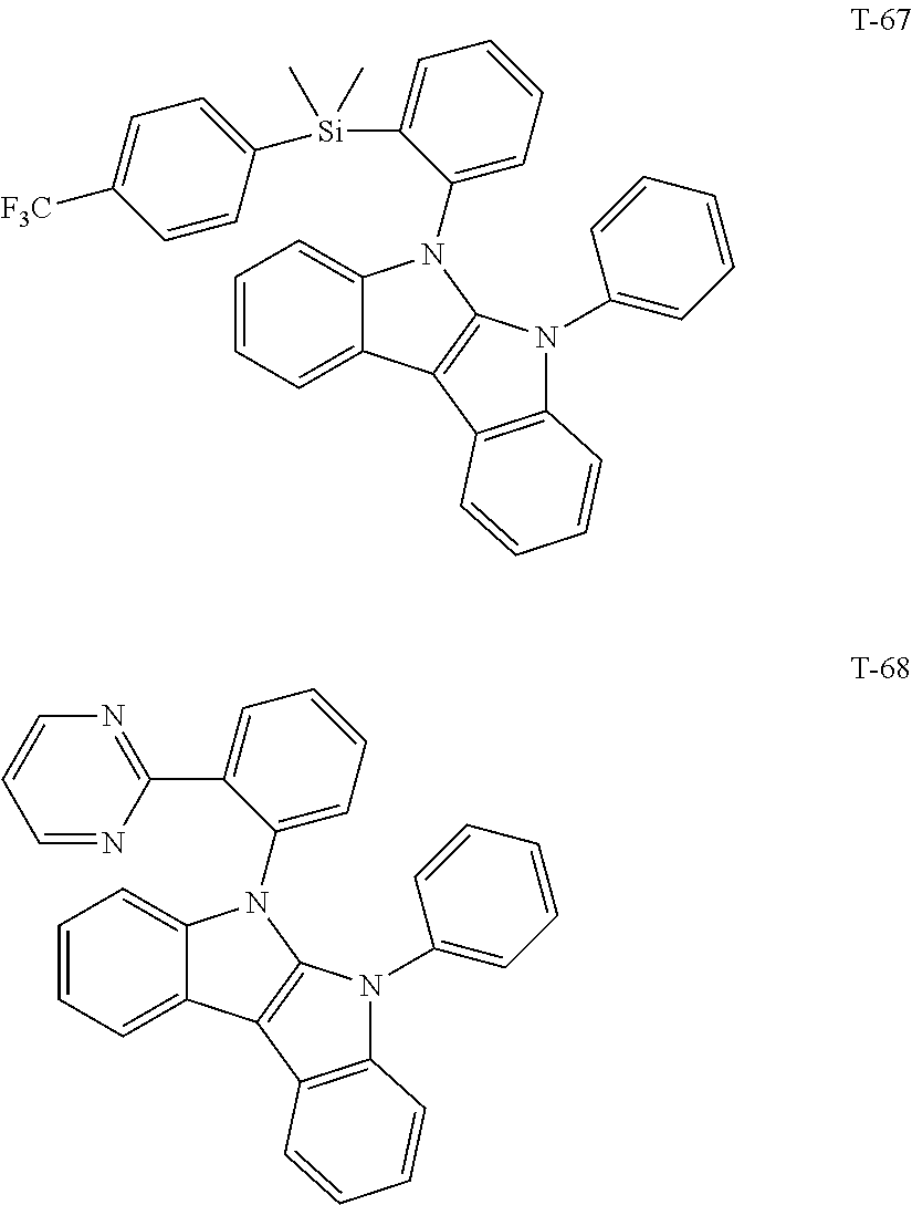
C1=CC=C2C(=C1)N(C1=CC=CC=C1[Si](C1=CC=C([F3C])C=C1)(C)C)C1=C2C2=C(N1C1=CC=CC=C1)C=CC=C2.C1=CC=C2C(=C1)N(C1=CC=CC=C1C1=NC=CC=N1)C1=C2C2=C(N1C1=CC=CC=C1)C=CC=C2
